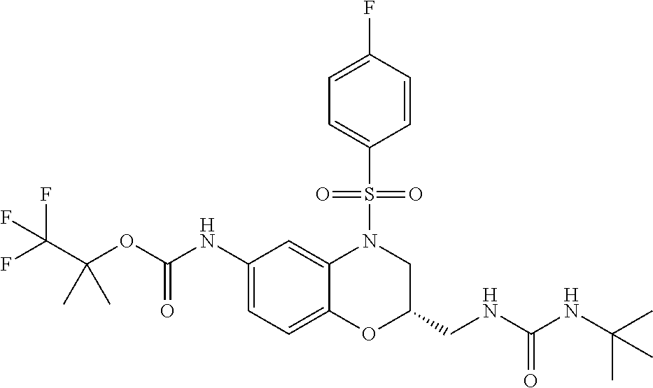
C1(NC(OC(C(F)(F)F)(C)C)=O)=CC=C2C(=C1)N(S(C1=CC=C(F)C=C1)(=O)=O)CC(CNC(NC(C)(C)C)=O)O2
